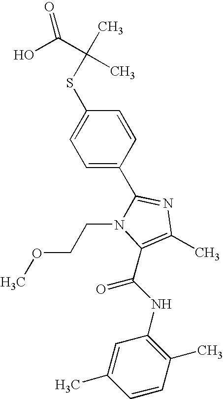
S(C1=CC=C(C2=NC(C)=C(C(NC3=C(C)C=CC(C)=C3)=O)N2CCOC)C=C1)C(C)(C(O)=O)C
